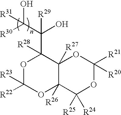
O1C([R22])([R23])OC2([R26])C([R27])(C1(C(C([R30])(O)[R31])(O)[R29])[R28])OC([R20])([R21])OC2([R24])[R25]
